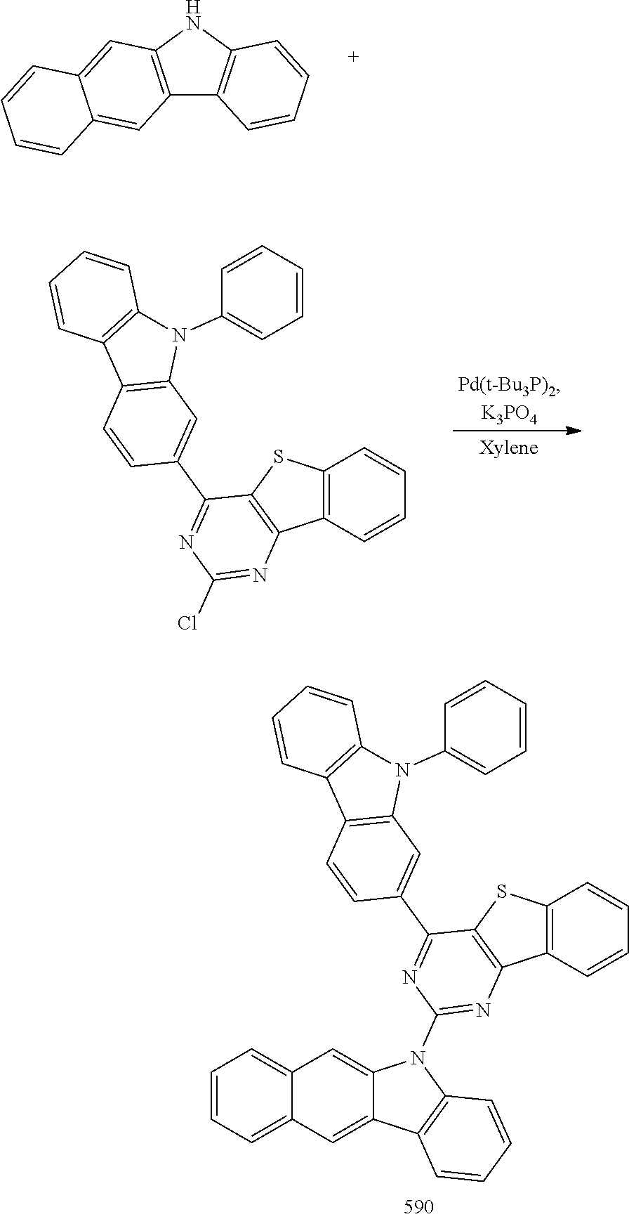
C12=C(NC3=C1C=CC=C3)C=C1C(=C2)C=CC=C1.C12=C(C=CC=C1)C1=C(S2)C(C2=CC3=C(C=C2)C2=C(N3C3=CC=CC=C3)C=CC=C2)=NC(Cl)=N1.C12=C(C=CC=C1)C1=C(S2)C(C2=CC3=C(C=C2)C2=C(N3C3=CC=CC=C3)C=CC=C2)=NC(N2C3=CC4=CC=CC=C4C=C3C3=C2C=CC=C3)=N1
